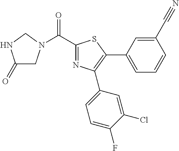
C1(=O)CN(C(C2=NC(C3=CC=C(F)C(Cl)=C3)=C(C3=CC=CC(C#N)=C3)S2)=O)CN1
